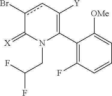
C1(C2=C([Y])cc(Br)C(=[X])N2CC(F)F)=C(F)C=CC=C1[OMe]
